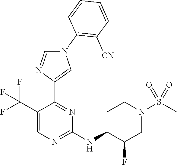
N(C1=NC=C(C(F)(F)F)C(C2=CN(C3=C([CN])C=CC=C3)C=N2)=N1)C1CCN(S(=O)(=O)C)CC1F
